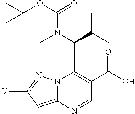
N12C(=CC(Cl)=N1)N=CC(C(O)=O)=C2C(N(C)C(OC(C)(C)C)=O)C(C)C
